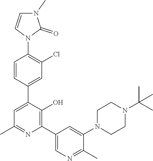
C1(C)=NC(C2=CN=C(C)C(N3CCN(C(C)(C)C)CC3)=C2)=C(O)C(C2=CC(Cl)=C(N3C(=O)N(C)C=C3)C=C2)=C1
